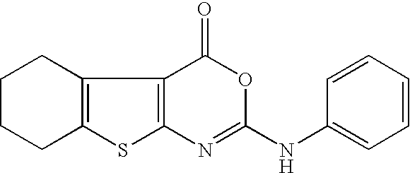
C12=C(C3=C(N=C(NC4=CC=CC=C4)OC3=O)S1)CCCC2
